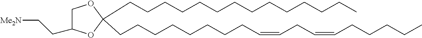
C(CCCCCCCCCC)CCCC1(CCCCCCCCC=CCC=CCCCCC)OC(CC[Me2N])CO1
